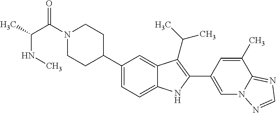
C1=C(C2=C(C(C)C)C3=CC(C4CCN(C(C(NC)C)=O)CC4)=CC=C3N2)C=C(C)C2=NC=NN12
